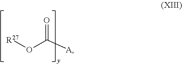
[R27]OC([A])=O
